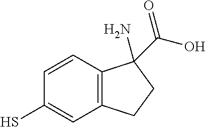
C12=C(C=CC(S)=C1)C(C(O)=O)(N)CC2
